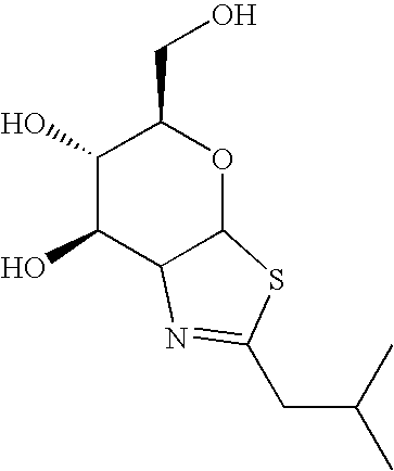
C1(O)C(O)C2C(OC1CO)SC(CC(C)C)=N2
